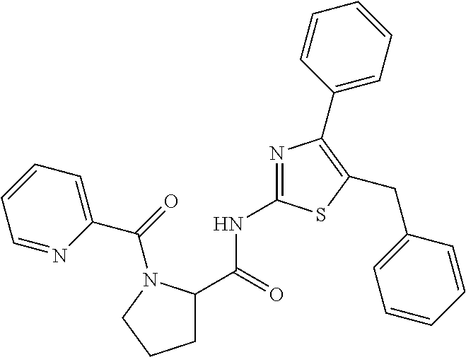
C1C(C(=O)NC2=NC(C3=CC=CC=C3)=C(CC3=CC=CC=C3)S2)N(C(=O)C2=CC=CC=N2)CC1
